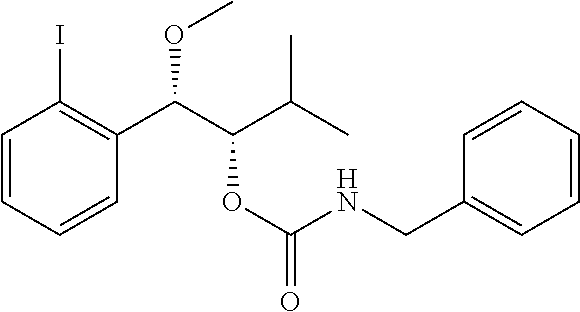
C1=CC=CC(C(C(C(C)C)OC(=O)NCC2=CC=CC=C2)OC)=C1I
